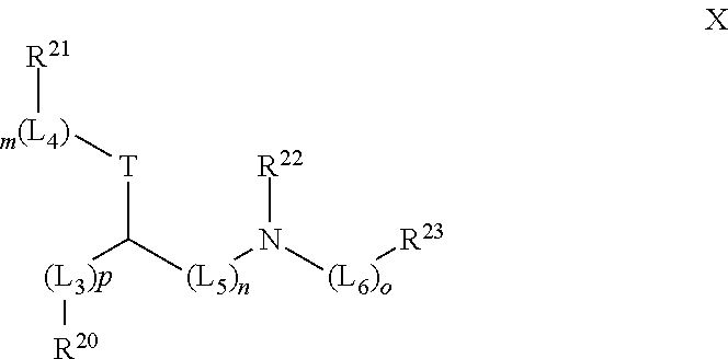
[(L3)p](C([(L5)n]N([(L6)o][R23])[R22])[T][m(L4)][R21])[R20]
